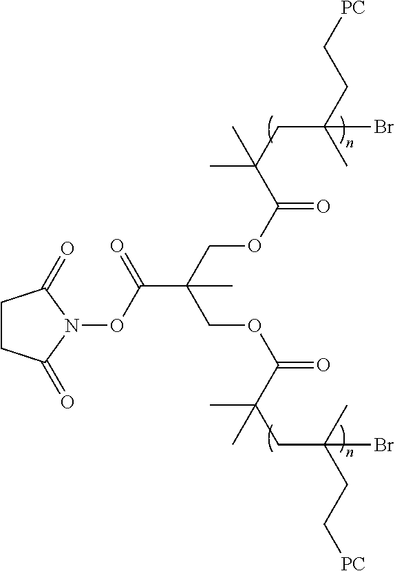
C1CC(=O)N(OC(=O)C(COC(=O)C(C)(C)CC(Br)(C)CC[PC])(C)COC(=O)C(C)(C)CC(Br)(C)CC[PC])C1=O
